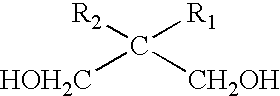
[HOH2C]C([CH2OH])([R2])[R1]
